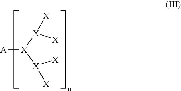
[X][X]([X]([X]([X])[X])[A])[X]
